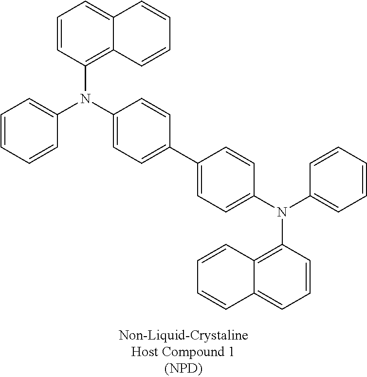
C1=CC(N(C2=CC=C(C3=CC=C(N(C4=CC=CC=C4)C4=C5C(=CC=C4)C=CC=C5)C=C3)C=C2)C2=CC=CC=C2)=C2C(=C1)C=CC=C2
